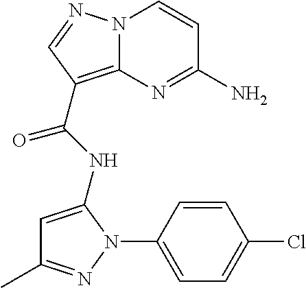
NC1=NC2=C(C(=O)NC3=CC(C)=NN3C3=CC=C(Cl)C=C3)C=NN2C=C1
